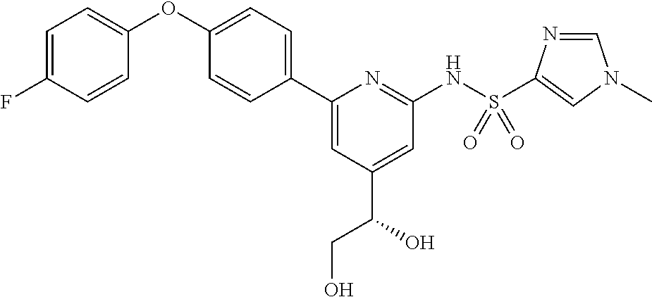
C1=C(F)C=CC(OC2=CC=C(C3=CC(C(O)CO)=CC(NS(=O)(=O)C4=CN(C)C=N4)=N3)C=C2)=C1
